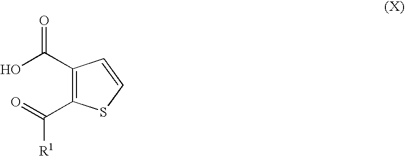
OC(C1=C(C(=O)[R1])SC=C1)=O
